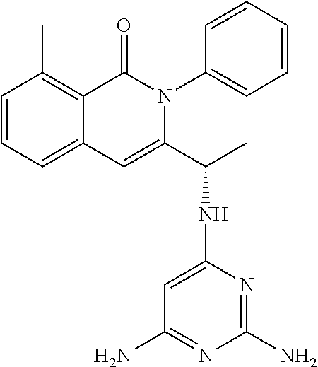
C1=CC=C2C(=C1C)C(=O)N(C1=CC=CC=C1)C(C(NC1=CC(N)=NC(N)=N1)C)=C2
